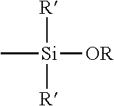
[R][Si]([R])([OR])C
